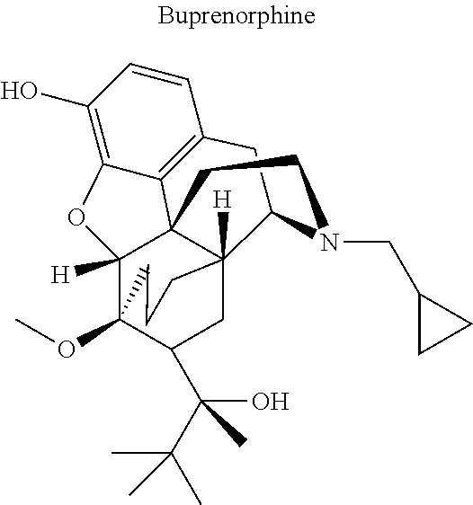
C1(O)=C2C3=C(C=C1)CC1C45([H])C3(C([H])(O2)C(OC)(C(C(O)(C(C)(C)C)C)C4)CCC5)CCN1CC1CC1
